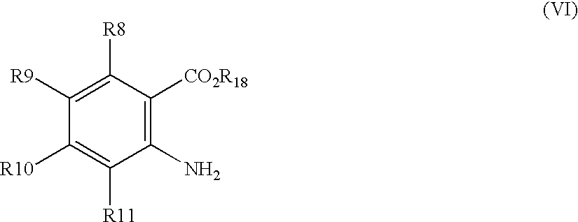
C1(N)=C([CO2R18])C([R8])=C([R9])C([R10])=C1[R11]
